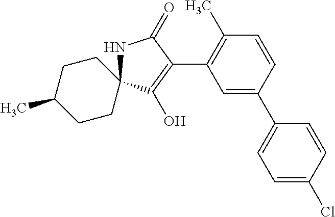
N1C2(C(O)=C(C3=C(C)C=CC(C4=CC=C(Cl)C=C4)=C3)C1=O)CCC(C)CC2
